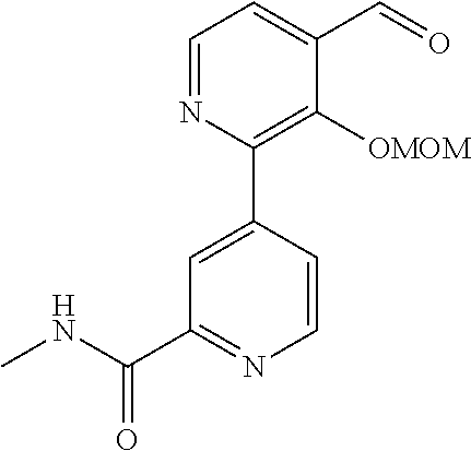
C1=C(C2=C([OMOM])C(C=O)=CC=N2)C=CN=C1C(NC)=O
